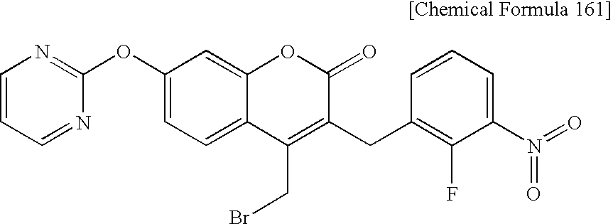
C1(OC2=NC=CC=N2)=CC=C2C(=C1)OC(=O)C(CC1=C(F)C(N(=O)=O)=CC=C1)=C2CBr
